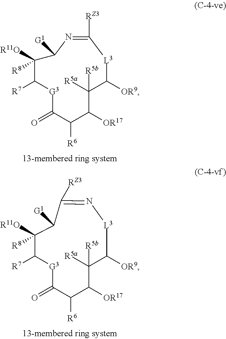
C1([R11O])([R8])C([R7])[G3]C(=O)C([R6])C([OR17])C([R5a])([R5b])C([OR9])[L3]C([RZ3])=NC1[G1].C1([R11O])([R8])C([R7])[G3]C(=O)C([R6])C([OR17])C([R5a])([R5b])C([OR9])[L3]N=C([RZ3])C1[G1]
